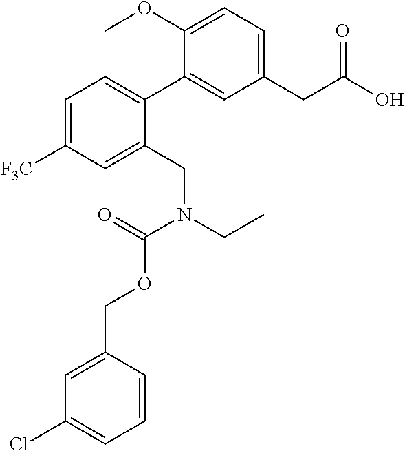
C1(C2=CC=C([F3C])C=C2CN(CC)C(=O)OCC2=CC(Cl)=CC=C2)=CC(CC(O)=O)=CC=C1OC
